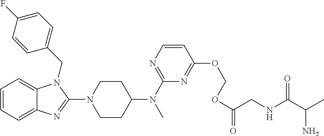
C1=CC=C2C(=C1)N(CC1=CC=C(F)C=C1)C(N1CCC(N(C)C3=NC=CC(OCOC(=O)CNC(C(N)C)=O)=N3)CC1)=N2
